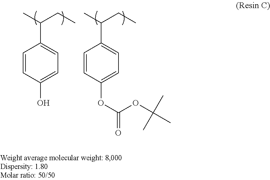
C(C1=CC=C(O)C=C1)(C)CC.C(C1=CC=C(OC(OC(C)(C)C)=O)C=C1)(C)CC
